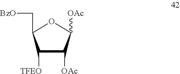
C1([TFEO])C([OAc])C([OAc])OC1C[BzO]
